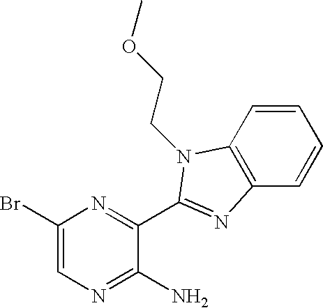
C1(Br)=CN=C(N)C(C2=NC3=C(C=CC=C3)N2CCOC)=N1
